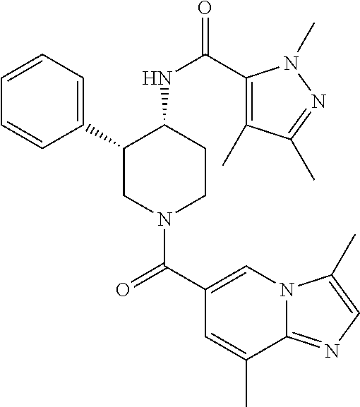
C1=CC=C(C2CN(C(C3=CN4C(=NC=C4C)C(C)=C3)=O)CCC2NC(=O)C2=C(C)C(C)=NN2C)C=C1
